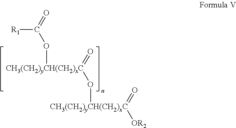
O=[CH3(CH2)yCH(CH2)xC](OC(=O)[R1])O[CH3(CH2)yCH(CH2)xC](=O)[OR2]
